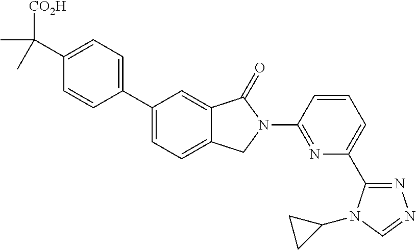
C1(C2=CC=C3C(=C2)C(=O)N(C2=NC(C4=NN=CN4C4CC4)=CC=C2)C3)=CC=C(C([CO2H])(C)C)C=C1
